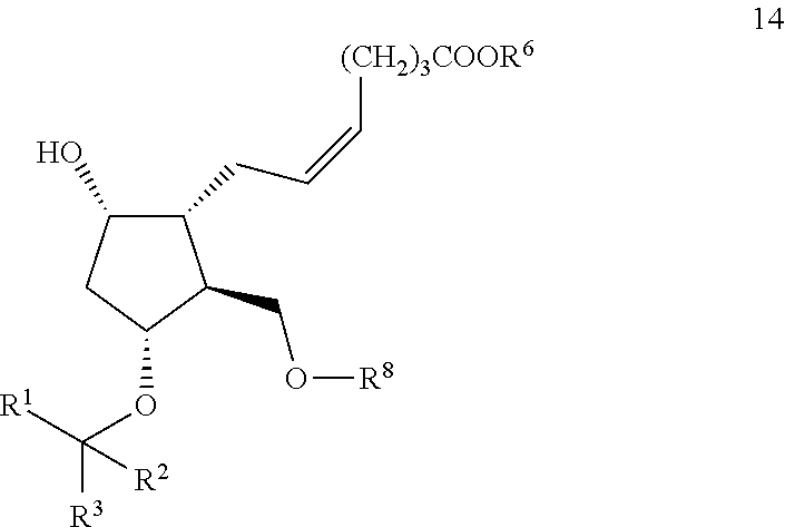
C1(O)C(CC=C[(CH2)3COOR6])C(CO[R8])C(OC([R1])([R3])[R2])C1
